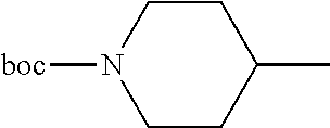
C1CC(C)CCN1[boc]
